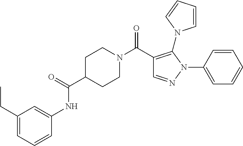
C1(C(N2CCC(C(=O)NC3=CC(CC)=CC=C3)CC2)=O)=C(N2C=CC=C2)N(C2=CC=CC=C2)N=C1
